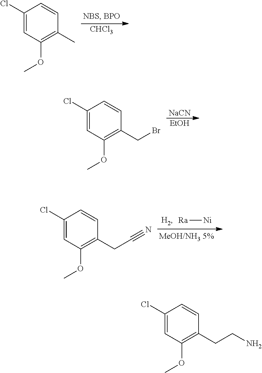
C1(Cl)=CC(OC)=C(C)C=C1.[CHCl3].C1(Cl)=CC(OC)=C(CBr)C=C1.[NaCN].[EtOH].[Ra][Ni].C1(Cl)=CC(OC)=C(CC#N)C=C1.C1(Cl)=CC(OC)=C(CCN)C=C1
